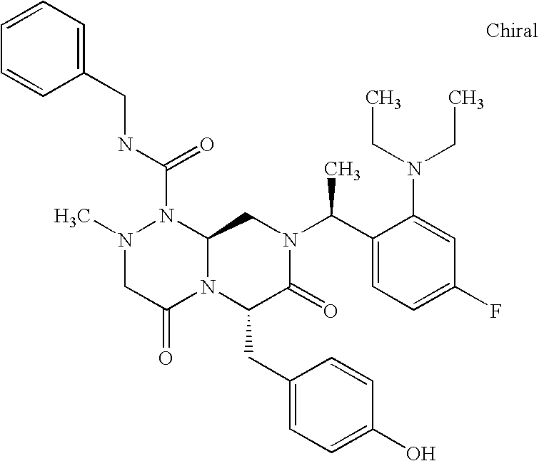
N(C(N1N(C)CC(=O)N2C1CN(C(C1=CC=C(F)C=C1N(CC)CC)C)C(=O)C2CC1=CC=C(O)C=C1)=O)CC1=CC=CC=C1
